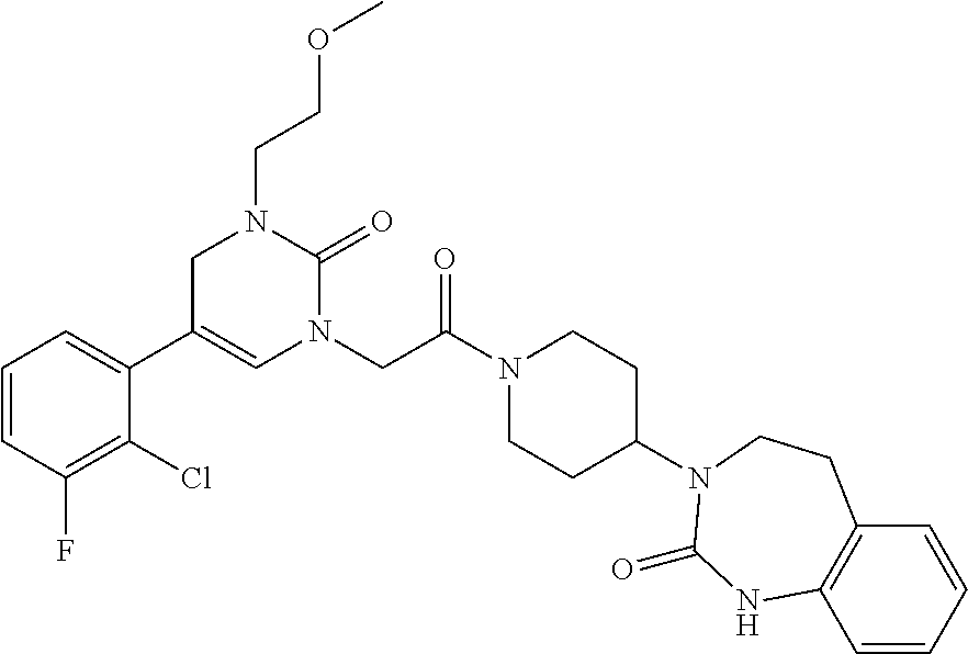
C1=CC(F)=C(Cl)C(C2=CN(CC(N3CCC(N4CCC5=C(C=CC=C5)NC4=O)CC3)=O)C(=O)N(CCOC)C2)=C1
